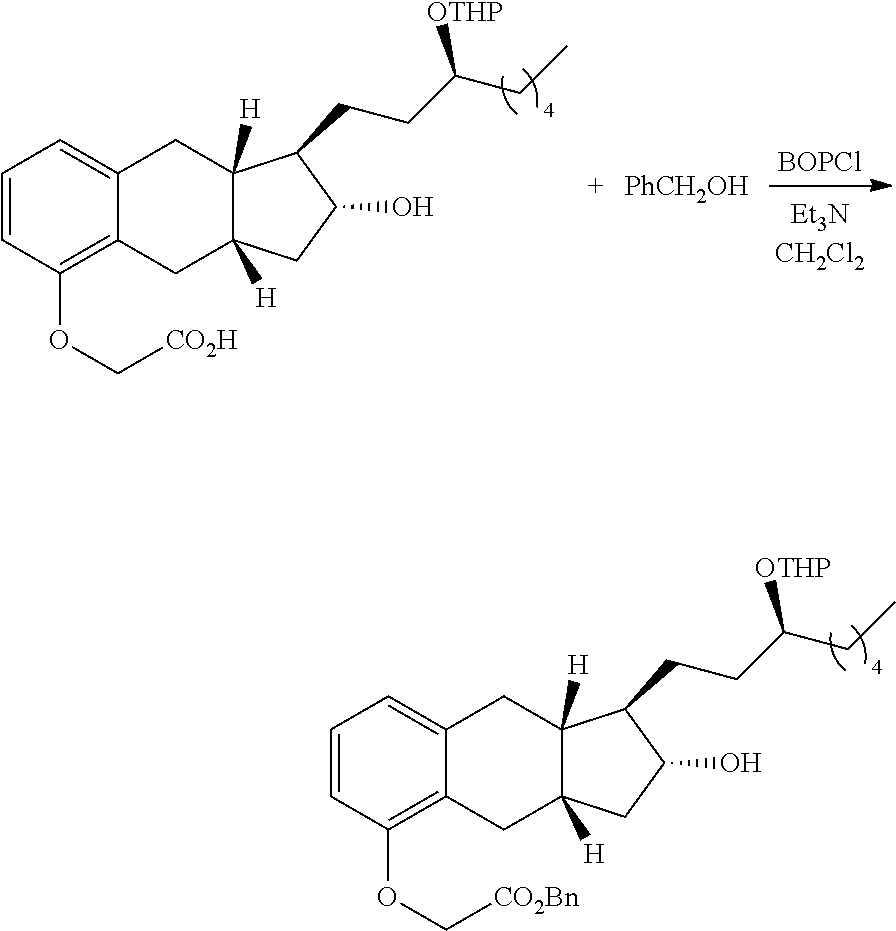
C1=CC(OC[CO2Bn])=C2C(=C1)CC1([H])C([H])(C2)CC(O)C1CCC(CC)[OTHP].C1=CC(OC[CO2H])=C2C(=C1)CC1([H])C([H])(C2)CC(O)C1CCC(CC)[OTHP].[BOPCl].[PhCH2OH]
